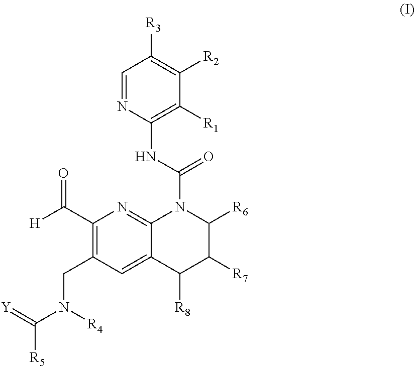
C1(NC(=O)N2C3=NC(C([H])=O)=C(CN(C(=[Y])[R5])[R4])C=C3C([R8])C([R7])C2[R6])=C([R1])C([R2])=C([R3])C=N1
